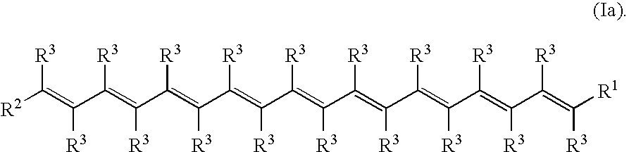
C(=C(C(=C(C(=C(C(=C(C(=C(C(=C(C(=C(C(=C(C(=C([R1])[R3])[R3])[R3])[R3])[R3])[R3])[R3])[R3])[R3])[R3])[R3])[R3])[R3])[R3])[R3])[R3])[R3])([R2])[R3]
